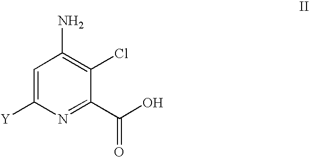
N1=C(C(O)=O)C(Cl)=C(N)C=C1[Y]
